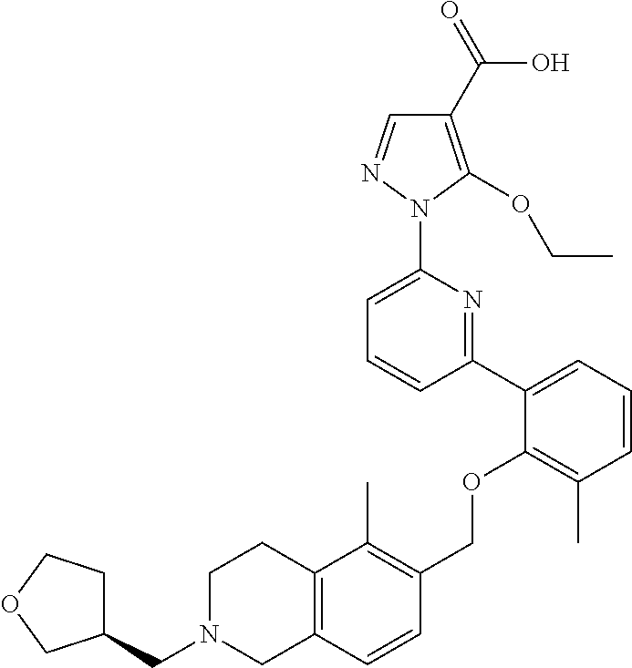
C1(C2=CC=CC(C)=C2OCC2=C(C)C3=C(C=C2)CN(CC2CCOC2)CC3)=NC(N2N=CC(C(=O)O)=C2OCC)=CC=C1
